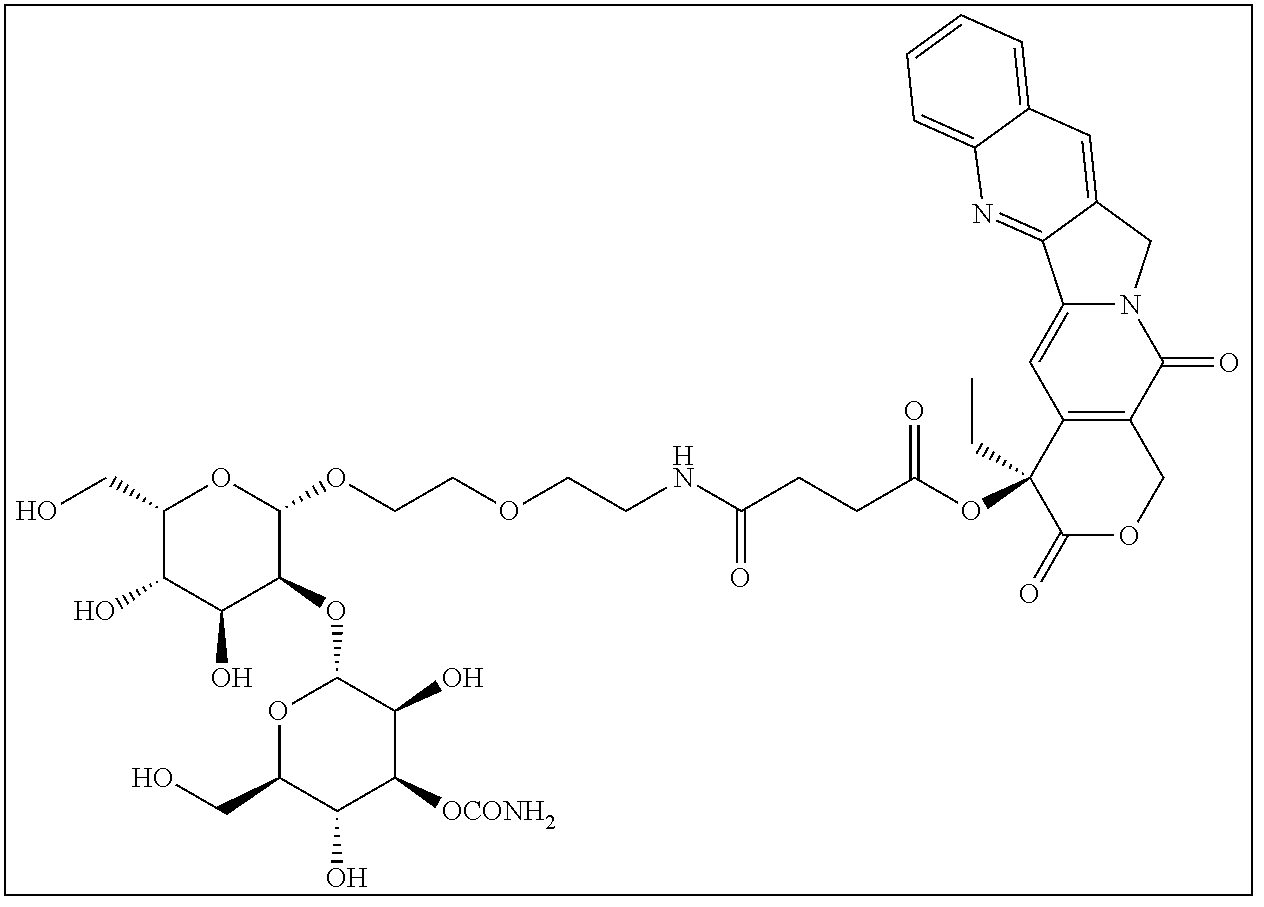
C12=CC3=C(C(=O)N1CC1=CC4=CC=CC=C4N=C21)COC(=O)C3(OC(=O)CCC(NCCOCCOC1OC(CO)C(O)C(O)C1OC1OC(CO)C(O)C([OCONH2])C1O)=O)CC
